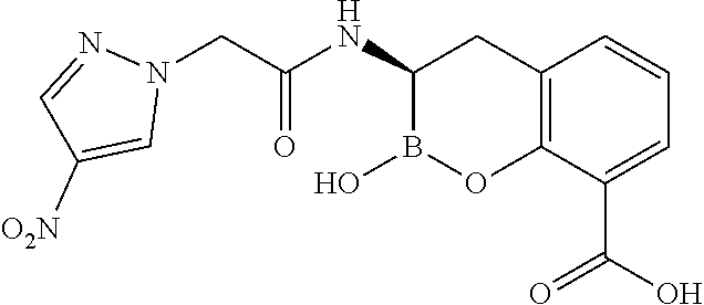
C1(NC(CN2N=CC([O2N])=C2)=O)B(O)OC2=C(C1)C=CC=C2C(O)=O
